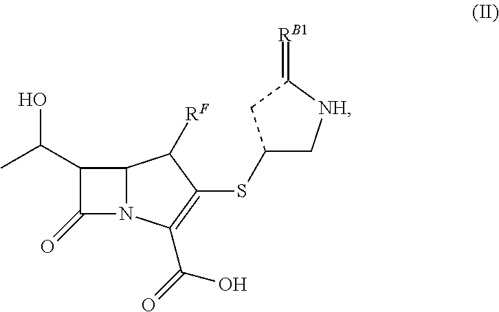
C1(C(C)O)C(=O)N2C1C([RF])C(SC1C[NH]C(=[RB1])C1)=C2C(O)=O
